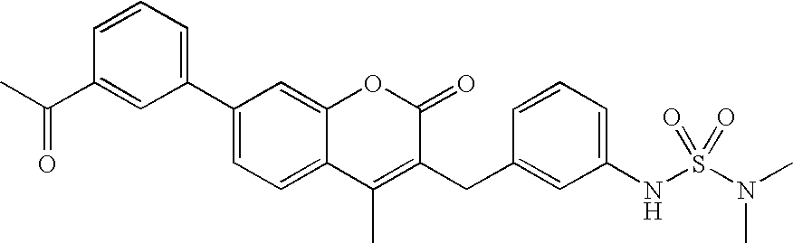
C12=CC=C(C3=CC=CC(C(C)=O)=C3)C=C1OC(=O)C(CC1=CC(NS(=O)(N(C)C)=O)=CC=C1)=C2C
